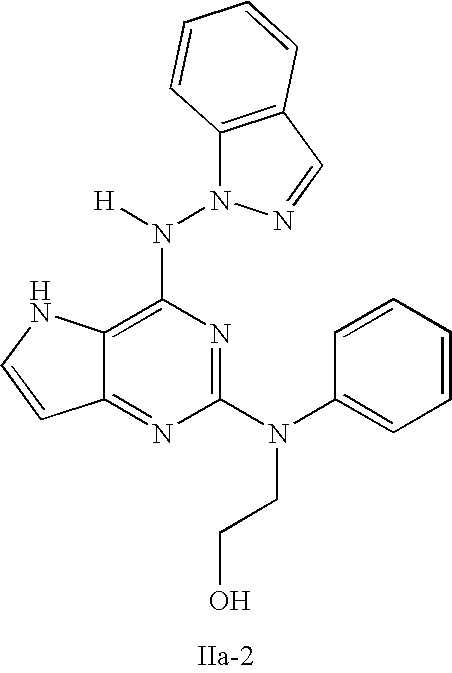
C12=NC(N(C3=CC=CC=C3)CCO)=NC(N([H])N3C4=C(C=N3)C=CC=C4)=C1NC=C2
